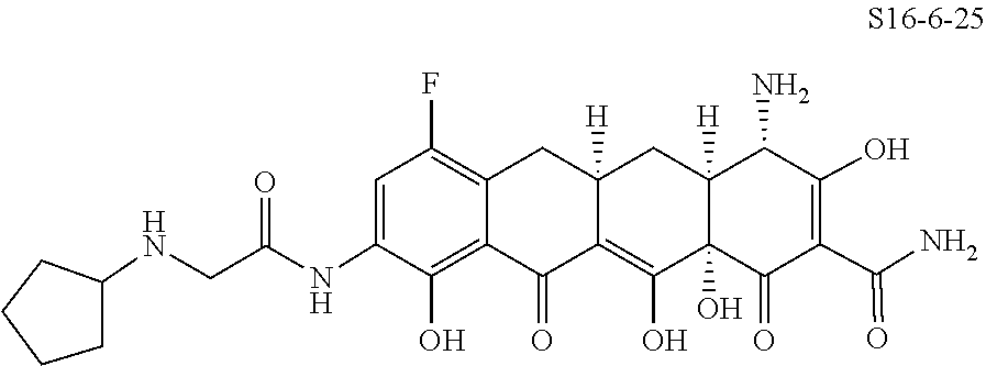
C1(NC(CNC2CCCC2)=O)=CC(F)=C2CC3([H])CC4([H])C(N)C(O)=C(C(=O)N)C(=O)C4(O)C(O)=C3C(=O)C2=C1O
